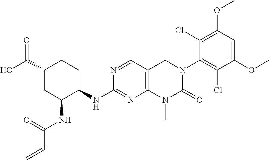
N1=CC2=C(N=C1NC1CCC(C(O)=O)CC1NC(C=C)=O)N(C)C(=O)N(C1=C(Cl)C(OC)=CC(OC)=C1Cl)C2
